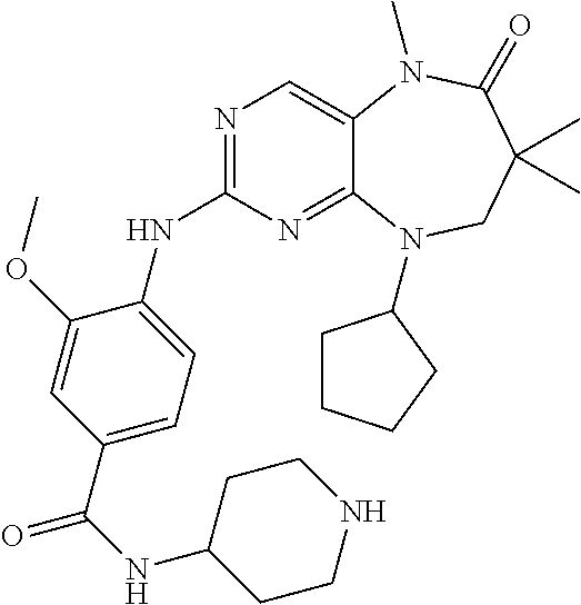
N1=C(NC2=CC=C(C(=O)NC3CCNCC3)C=C2OC)N=C2C(=C1)N(C)C(=O)C(C)(C)CN2C1CCCC1
